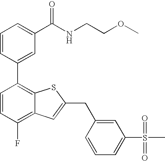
C1=CC(C2=C3C(=C(F)C=C2)C=C(CC2=CC(S(C)(=O)=O)=CC=C2)S3)=CC(C(NCCOC)=O)=C1
